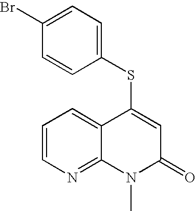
C1(SC2=CC(=O)N(C)C3=NC=CC=C23)=CC=C(Br)C=C1
